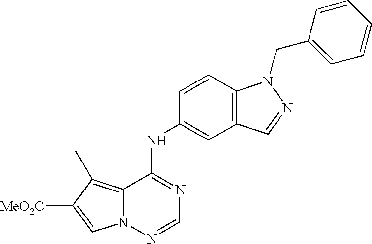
C12=C(C)C([MeO2C])=CN1N=CN=C2NC1=CC2=C(C=C1)N(CC1=CC=CC=C1)N=C2
